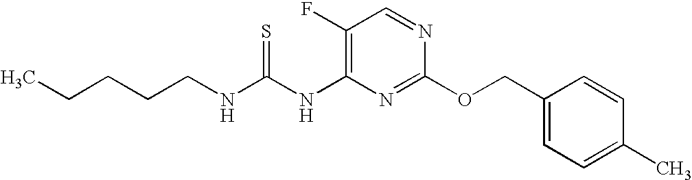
C1(F)=C(NC(NCCCCC)=S)N=C(OCC2=CC=C(C)C=C2)N=C1
